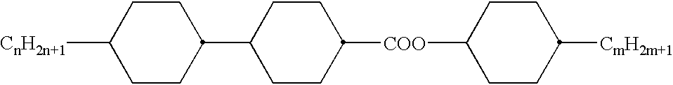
C1CC(C2CCC([COO]C3CCC([CmH2m+1])CC3)CC2)CCC1[CnH2n+1]
